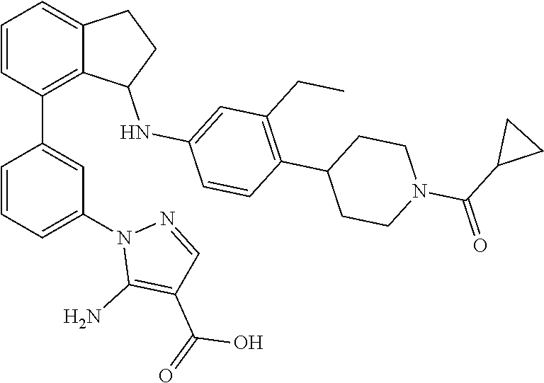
C1=CC(C2=CC(N3C(N)=C(C(=O)O)C=N3)=CC=C2)=C2C(=C1)CCC2NC1=CC(CC)=C(C2CCN(C(C3CC3)=O)CC2)C=C1
